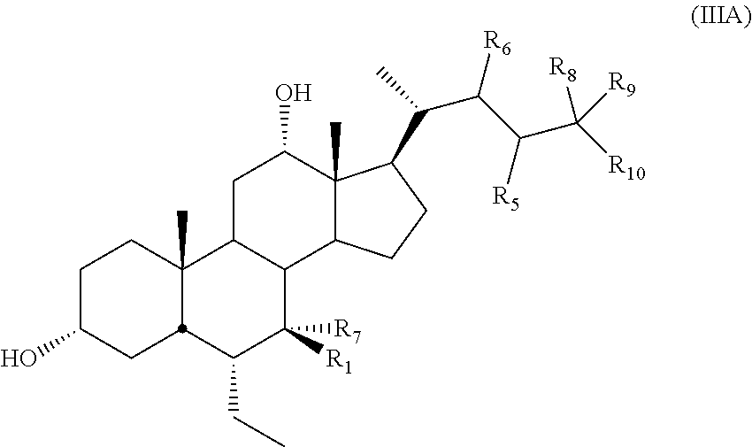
C1C(O)CC2C(C)(C1)C1C(C([R1])([R7])C2CC)C2C(C)(C(O)C1)C(C(C(C(C([R10])([R8])[R9])[R5])[R6])C)CC2
